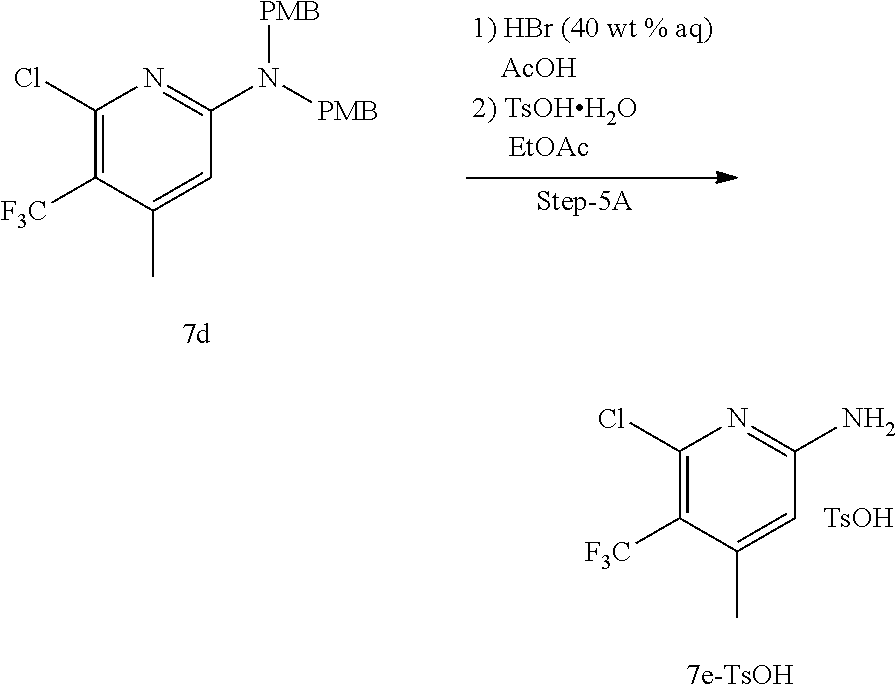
C1(Cl)=C([F3C])C(C)=CC(N([PMB])[PMB])=N1.C1(Cl)=C([F3C])C(C)=CC(N)=N1.[TsOH]
